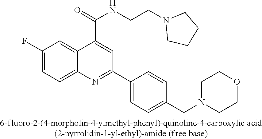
C1(F)=CC=C2C(=C1)C(C(=O)NCCN1CCCC1)=CC(C1=CC=C(CN3CCOCC3)C=C1)=N2
